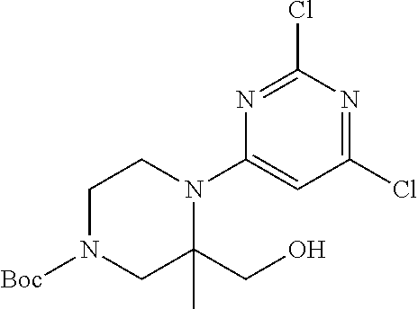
C1N([Boc])CC(CO)(C)N(C2=CC(Cl)=NC(Cl)=N2)C1
